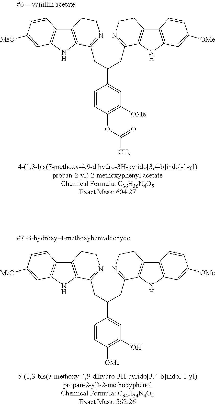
C12=C(NC3=C1C=CC([MeO])=C3)C(CC(CC1=NCCC3=C1NC1=C3C=CC([OMe])=C1)C1=CC(O)=C([OMe])C=C1)=NCC2.C12=C(NC3=C1C=CC([MeO])=C3)C(CC(CC1=NCCC3=C1NC1=C3C=CC([OMe])=C1)C1=CC([OMe])=C(OC(=O)C)C=C1)=NCC2
